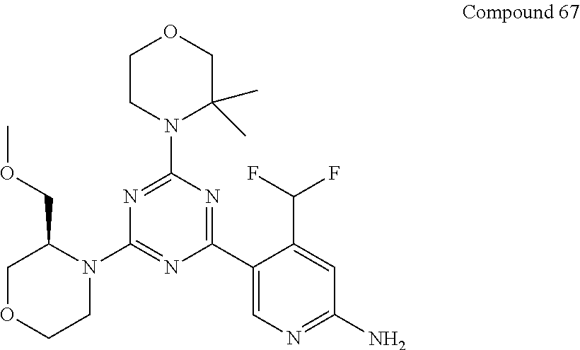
C1CN(C2=NC(N3C(COC)COCC3)=NC(C3=CN=C(N)C=C3C(F)F)=N2)C(C)(C)CO1
